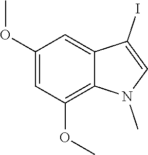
C1(OC)=CC(OC)=C2C(=C1)C(I)=CN2C
